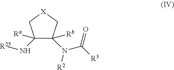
C1(N[R25])([Ra])C(N([R2])C([R3])=O)([Rb])C[X]C1
